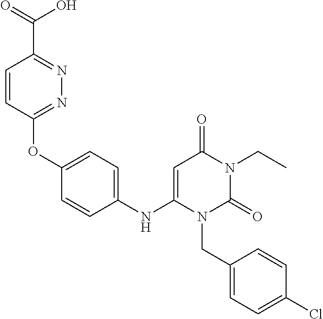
C1=CC(OC2=CC=C(NC3=CC(=O)N(CC)C(=O)N3CC3=CC=C(Cl)C=C3)C=C2)=NN=C1C(=O)O
